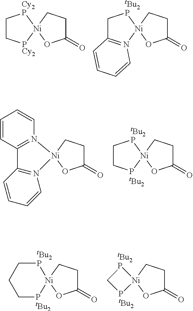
C1C[PCy2][Ni]2([Cy2P]1)OC(=O)CC2.C1C2=N([Ni]3([tBu2P]1)OC(=O)CC3)C=CC=C2.C1=CC2=N(C=C1)[Ni]1(OC(=O)CC1)N1=C2C=CC=C1.C1CP[Ni]2([tBu2P]1)OC(=O)CC2.[tBu2].[Ni]12(OC(=O)CC1)[tBu2P]CCCP2.[tBu2].[Ni]12(OC(=O)CC1)[tBu2P]CP2.[tBu2]
